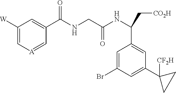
C1([W])=C[A]=CC(C(NCC(NC(C[CO2H])C2=CC(C3([CF2H])CC3)=CC(Br)=C2)=O)=O)=C1
